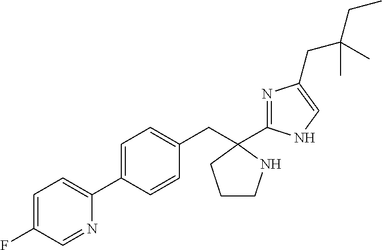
C1(C2=CC=C(F)C=N2)=CC=C(CC2(C3=NC(CC(C)(CC)C)=CN3)CCCN2)C=C1
